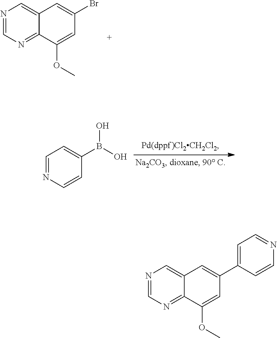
N1=CN=C2C(=C1)C=C(Br)C=C2OC.C1=NC=CC(B(O)O)=C1.N1=CN=C2C(=C1)C=C(C1=CC=NC=C1)C=C2OC
